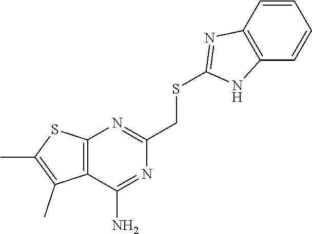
C12=C(SC(C)=C1C)N=C(CSC1=NC3=C(N1)C=CC=C3)N=C2N
